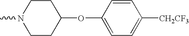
CN1CCC(OC2=CC=C([CH2CF3])C=C2)CC1
